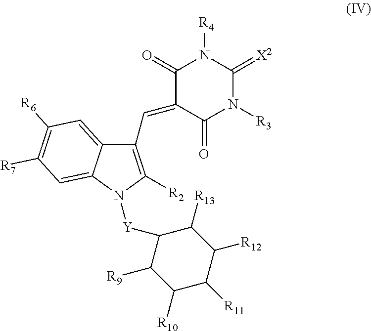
C1(C=C2C(=O)N([R3])C(=[X2])N([R4])C2=O)=C([R2])N([Y]C2C([R9])C([R10])C([R11])C([R12])C2[R13])C2=CC([R7])=C([R6])C=C12
